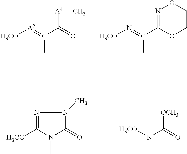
[H3CO][A5]=C(C(=O)[A4]C)C.[H3CO]N=C(C1=NOCCO1)C.N1=C([H3CO])N(C)C(=O)N1C.[H3CO]N(C([OCH3])=O)C
